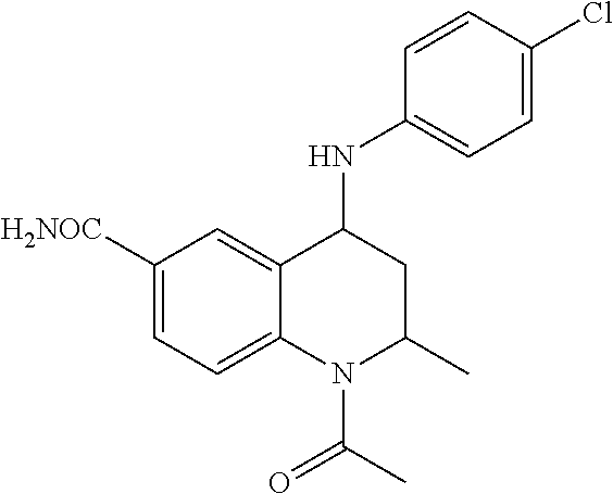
C1([H2NOC])=CC=C2C(=C1)C(NC1=CC=C(Cl)C=C1)CC(C)N2C(C)=O
